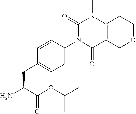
C1(=O)N(C2=CC=C(CC(N)C(OC(C)C)=O)C=C2)C(=O)C2=C(N1C)CCOC2
